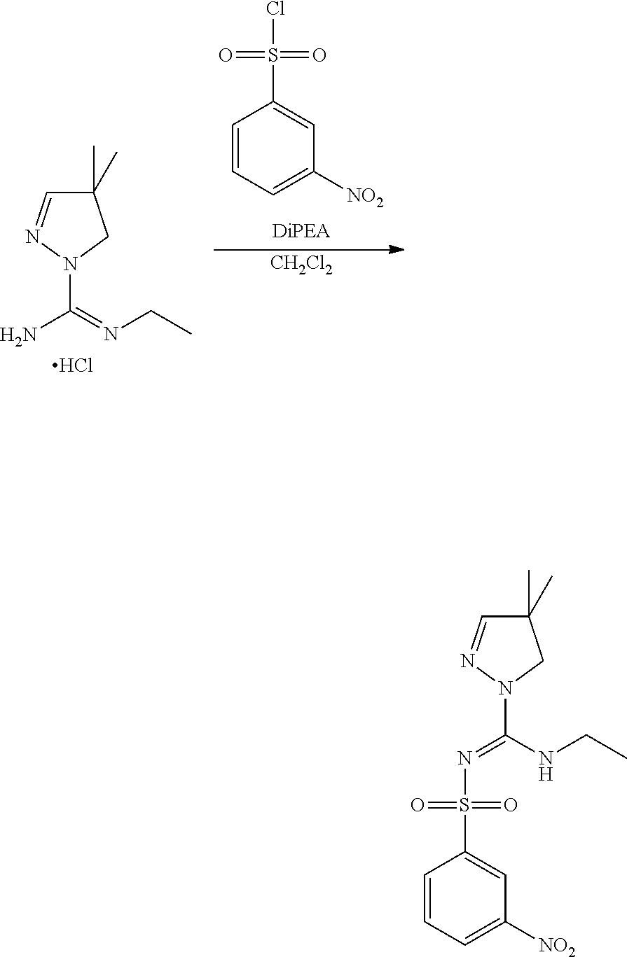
[CH2Cl2].C1(C)(C)C=NN(C(N)=NCC)C1.Cl.C1=CC=C([NO2])C=C1S(Cl)(=O)=O.C1=CC=C([NO2])C=C1S(N=C(NCC)N1CC(C)(C)C=N1)(=O)=O
